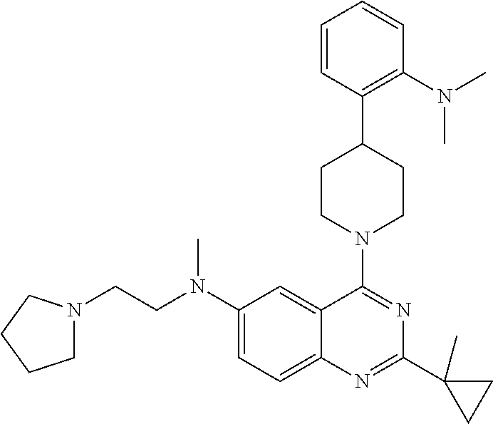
C(N(C1=CC=C2C(=C1)C(N1CCC(C3=C(N(C)C)C=CC=C3)CC1)=NC(C1(C)CC1)=N2)C)CN1CCCC1
